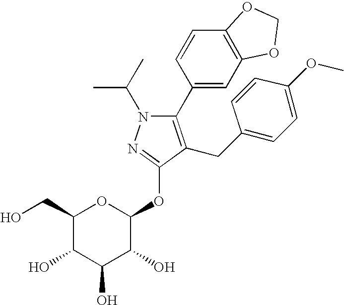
C1(CO)C(O)C(O)C(O)C(OC2=NN(C(C)C)C(C3=CC4=C(C=C3)OCO4)=C2CC2=CC=C(OC)C=C2)O1
